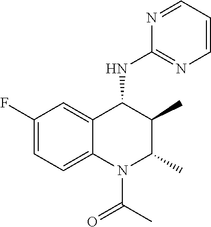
N1=CC=CN=C1NC1C(C)C(C)N(C(=O)C)C2=CC=C(F)C=C12
